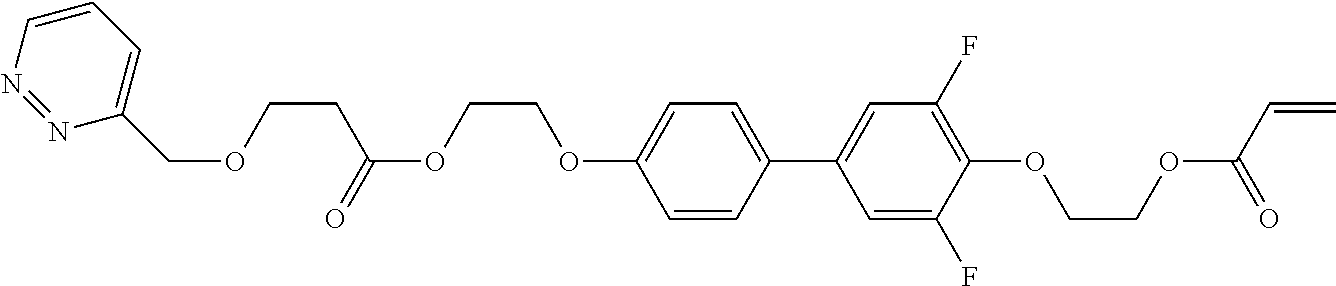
C1=CC(C2=CC(F)=C(OCCOC(C=C)=O)C(F)=C2)=CC=C1OCCOC(=O)CCOCC1=CC=CN=N1
